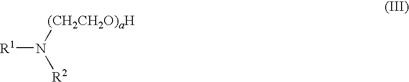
[R1]N([(CH2CH2O)aH])[R2]
